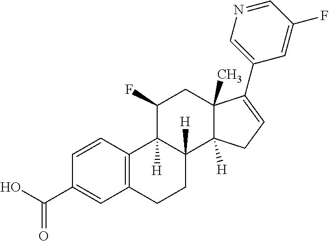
C12=C(C=CC(C(O)=O)=C1)C1([H])C([H])(CC2)C2([H])C(C)(CC1F)C(C1=CN=CC(F)=C1)=CC2
